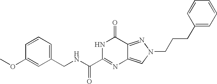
C1(CNC(C2=NC3=CN(CCCC4=CC=CC=C4)N=C3C(=O)N2)=O)=CC=CC(OC)=C1
